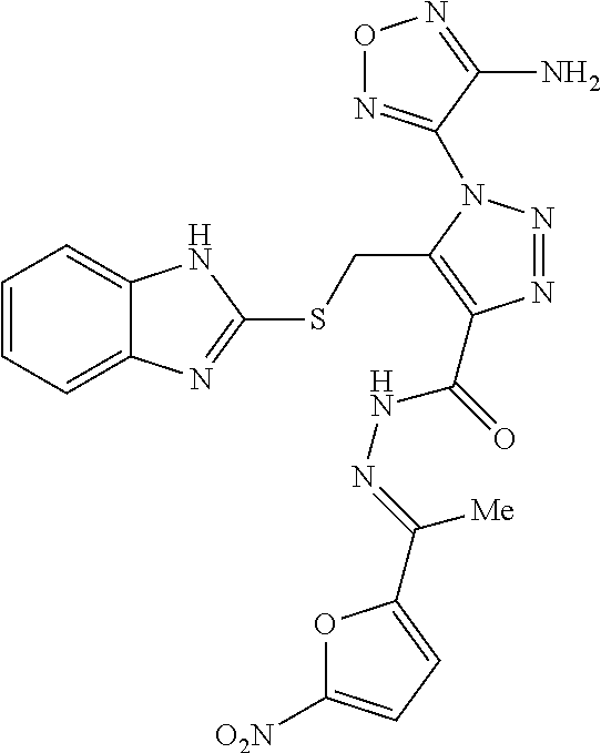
O1N=C(N2N=NC(C(=O)NN=C([Me])C3=CC=C([O2N])O3)=C2CSC2=NC3=CC=CC=C3N2)C(N)=N1
